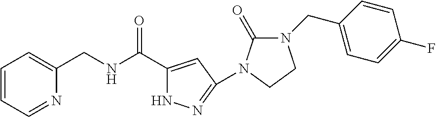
C1=CC=NC(CNC(C2=CC(N3C(=O)N(CC4=CC=C(F)C=C4)CC3)=NN2)=O)=C1
